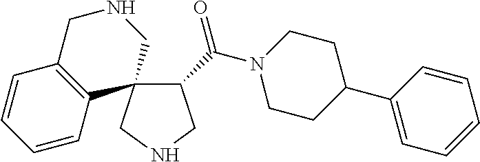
C1(C(N2CCC(C3=CC=CC=C3)CC2)=O)CNCC12CNCC1=C2C=CC=C1
